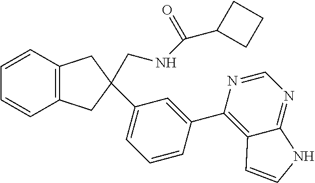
C1=CC2=C(C=C1)CC(C1=CC=CC(C3=C4C(=NC=N3)NC=C4)=C1)(CNC(C1CCC1)=O)C2
